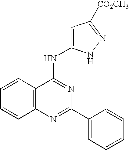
C12=C(N=C(C3=CC=CC=C3)N=C1NC1=CC([CO2CH3])=NN1)C=CC=C2
